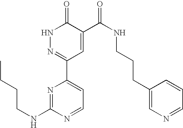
N1N=C(C2=CC=NC(NCCCC)=N2)C=C(C(NCCCC2=CN=CC=C2)=O)C1=O
